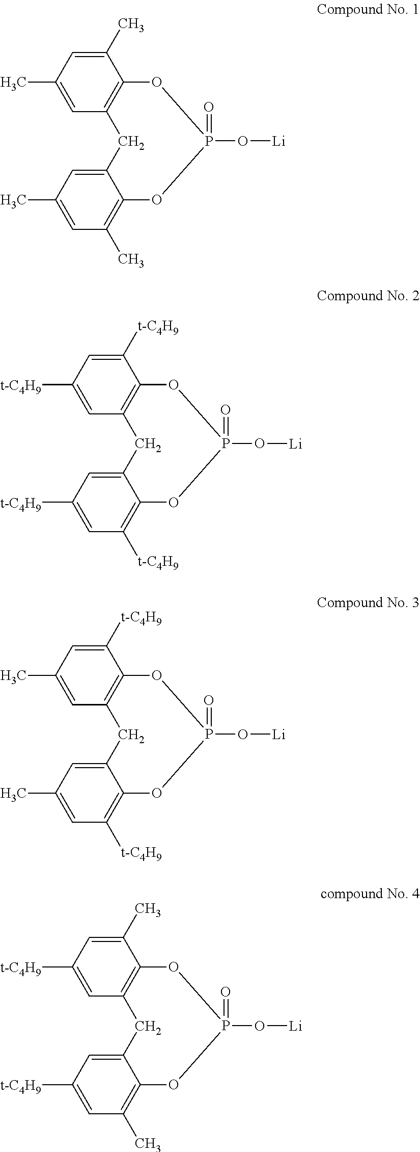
C1(C)=CC(C)=CC2=C1OP(=O)(O[Li])OC1=C(C)C=C(C)C=C1C2.C1([t-C4H9])=CC([t-C4H9])=CC2=C1OP(=O)(O[Li])OC1=C([t-C4H9])C=C([t-C4H9])C=C1C2.C1([t-C4H9])=CC(C)=CC2=C1OP(=O)(O[Li])OC1=C([t-C4H9])C=C(C)C=C1C2.C1(C)=CC([t-C4H9])=CC2=C1OP(=O)(O[Li])OC1=C(C)C=C([t-C4H9])C=C1C2
